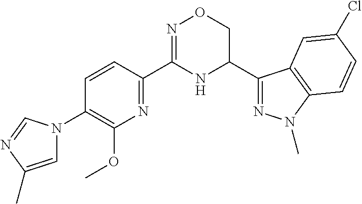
C1=CC(C2=NOCC(C3=NN(C)C4=C3C=C(Cl)C=C4)N2)=NC(OC)=C1N1C=C(C)N=C1
